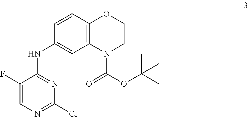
FC1=CN=C(Cl)N=C1NC1=CC2=C(C=C1)OCCN2C(OC(C)(C)C)=O
